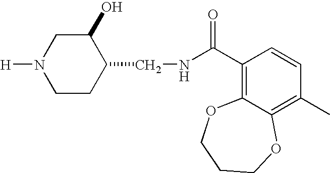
C1CC(CNC(C2=C3C(=C(C)C=C2)OCCCO3)=O)C(O)CN1[H]
